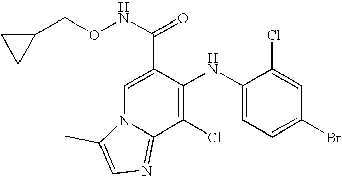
C1(Cl)=C(NC2=CC=C(Br)C=C2Cl)C(C(NOCC2CC2)=O)=CN2C1=NC=C2C
